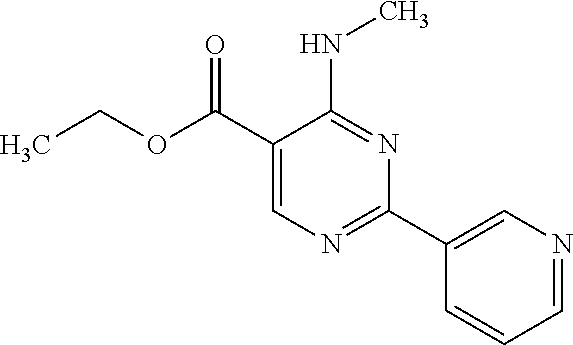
N(C1=NC(C2=CN=CC=C2)=NC=C1C(OCC)=O)C
